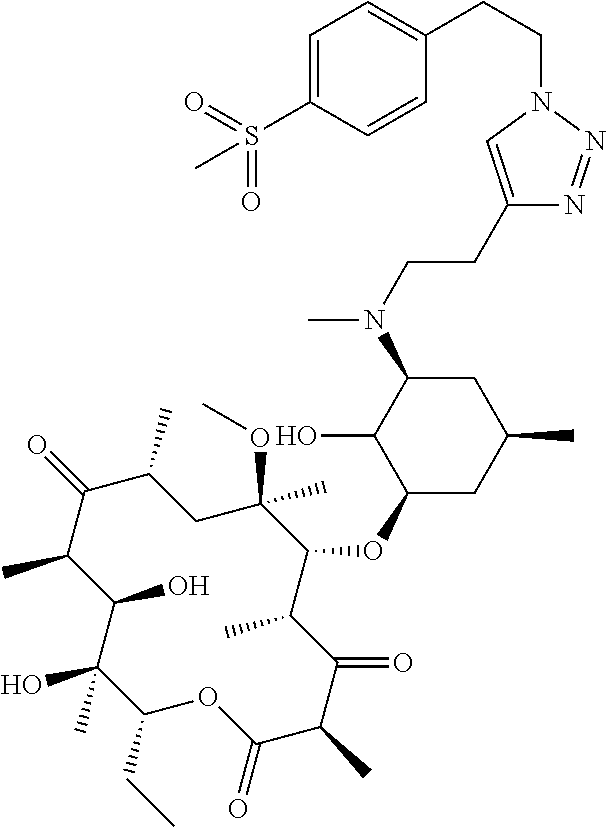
C1(C)C(O)C(O)(C)C(CC)OC(=O)C(C)C(=O)C(C)C(OC2CC(C)CC(N(CCC3=CN(CCC4=CC=C(S(=O)(=O)C)C=C4)N=N3)C)C2O)C(C)(OC)CC(C)C1=O
